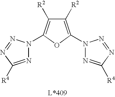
N1=C([R4])N=NN1C1=C([R2])C([R2])=C(N2N=C([R4])N=N2)O1
